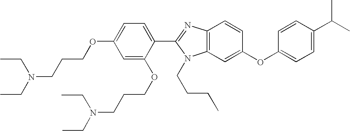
C1=C(OCCCN(CC)CC)C=C(OCCCN(CC)CC)C(C2=NC3=C(N2CCCC)C=C(OC2=CC=C(C(C)C)C=C2)C=C3)=C1
